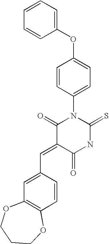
C1(OC2=CC=C(N3C(=O)C(=CC4=CC5=C(C=C4)OCCCO5)C(=O)NC3=S)C=C2)=CC=CC=C1
